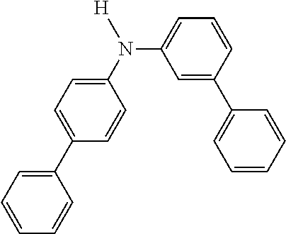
C1=C(C2=CC=C(N([H])C3=CC=CC(C4=CC=CC=C4)=C3)C=C2)C=CC=C1
